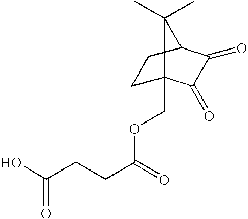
C(O)(CCC(=O)OCC12CCC(C(=O)C1=O)C2(C)C)=O
